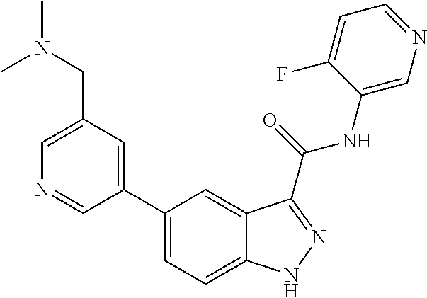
C1(CN(C)C)=CN=CC(C2=CC=C3C(=C2)C(C(NC2=CN=CC=C2F)=O)=NN3)=C1
